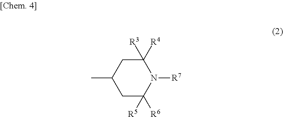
C1C([R6])([R5])N([R7])C([R4])([R3])CC1C
